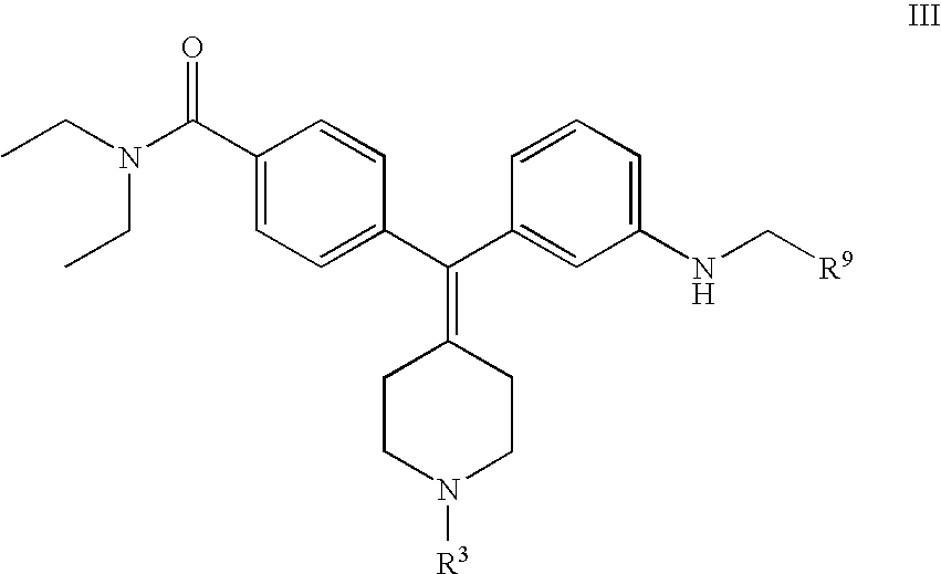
CCN(CC)C(C1=CC=C(C(C2=CC(NC[R9])=CC=C2)=C2CCN([R3])CC2)C=C1)=O
